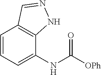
C1=CC=C(NC([OPh])=O)C2=C1C=NN2
